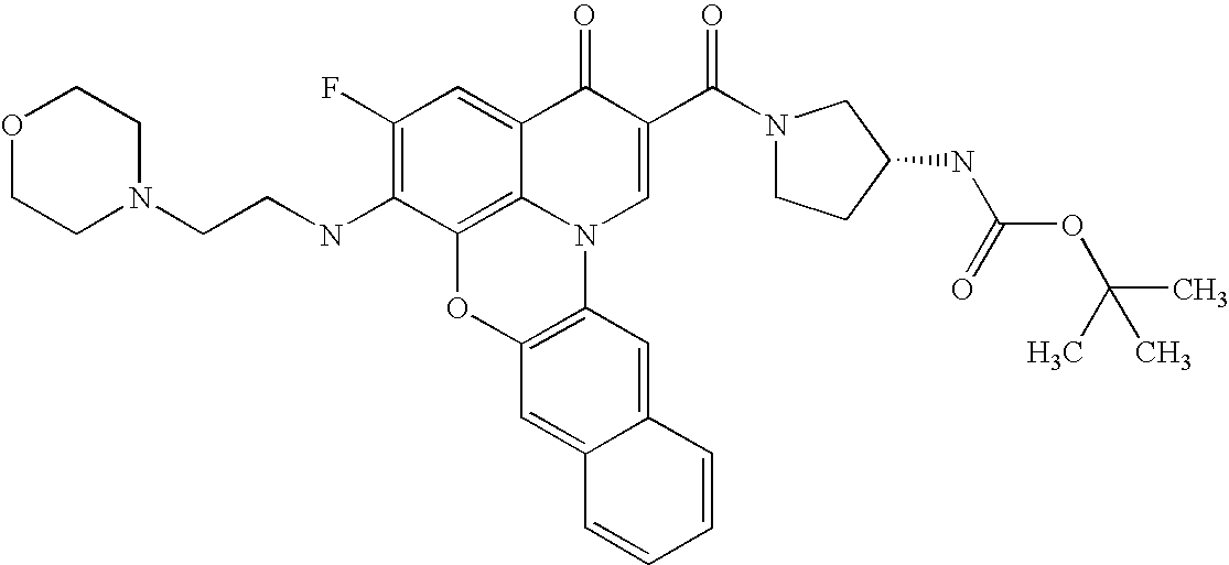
C1(F)=C(NCCN2CCOCC2)C2=C3C(=C1)C(=O)C(C(N1CCC(NC(OC(C)(C)C)=O)C1)=O)=CN3C1=C(O2)C=C2C(=C1)C=CC=C2
